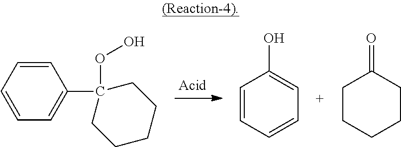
C1(C2(OO)CCCCC2)=CC=CC=C1.C1=CC=CC=C1O.C1CCCCC1=O
